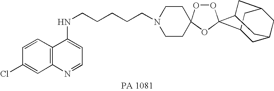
C1=CC2=C(C=C1Cl)N=CC=C2NCCCCCN1CCC2(CC1)OOC1(O2)C2CC3CC(CC1C3)C2
